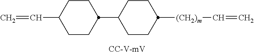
C1CC(C=C)CCC1C1CCC([(CH2)m]C=C)CC1.[CC-V-mV]
